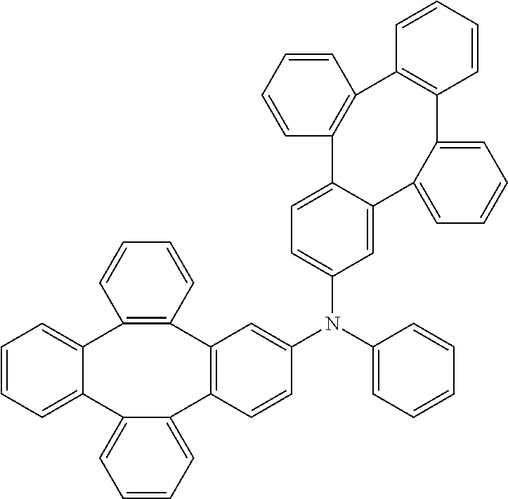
C1=CC=CC2=C1C1=CC=C(N(C3=CC=CC=C3)C3=CC4=C(C=C3)C3=CC=CC=C3C3=CC=CC=C3C3=C4C=CC=C3)C=C1C1=CC=CC=C1C1=C2C=CC=C1
